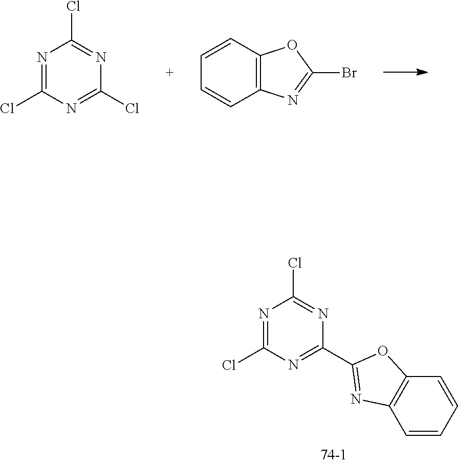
N1=C(Cl)N=C(Cl)N=C1Cl.C12=C(C=CC=C1)OC(Br)=N2.N1=C(Cl)N=C(C2=NC3=C(O2)C=CC=C3)N=C1Cl
